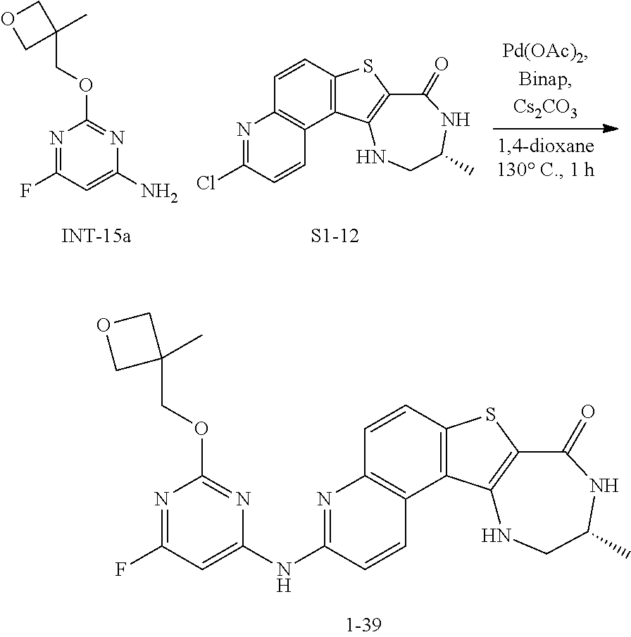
C12=C(C=CC3=C1C=CC(Cl)=N3)SC1=C2NCC(C)NC1=O.N1=C(F)C=C(N)N=C1OCC1(C)COC1.C12=C(C=CC3=C1C=CC(NC1=CC(F)=NC(OCC4(C)COC4)=N1)=N3)SC1=C2NCC(C)NC1=O
